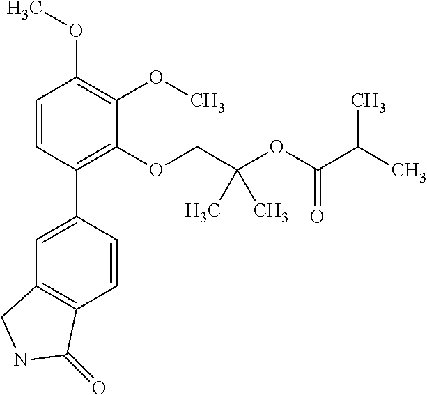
C1=CC(C2=CC3=C(C=C2)C(=O)NC3)=C(OCC(OC(C(C)C)=O)(C)C)C(OC)=C1OC
